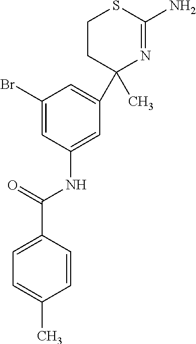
C1(C)(C2=CC(Br)=CC(NC(C3=CC=C(C)C=C3)=O)=C2)N=C(N)SCC1
